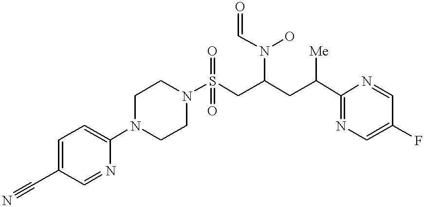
C1=C(C#N)C=NC(N2CCN(S(CC(CC(C3=NC=C(F)C=N3)[Me])N(C=O)O)(=O)=O)CC2)=C1
